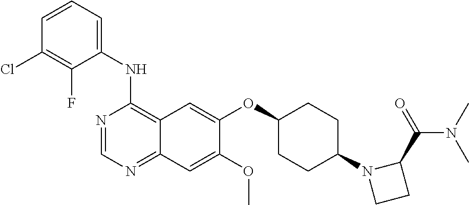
C1(NC2=C3C(=NC=N2)C=C(OC)C(OC2CCC(N4CCC4C(=O)N(C)C)CC2)=C3)=CC=CC(Cl)=C1F
